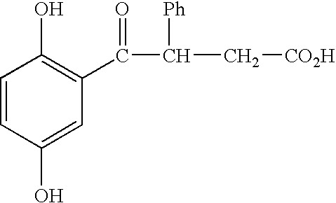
C1=CC(O)=CC(C(=O)C([Ph])C[CO2H])=C1O
